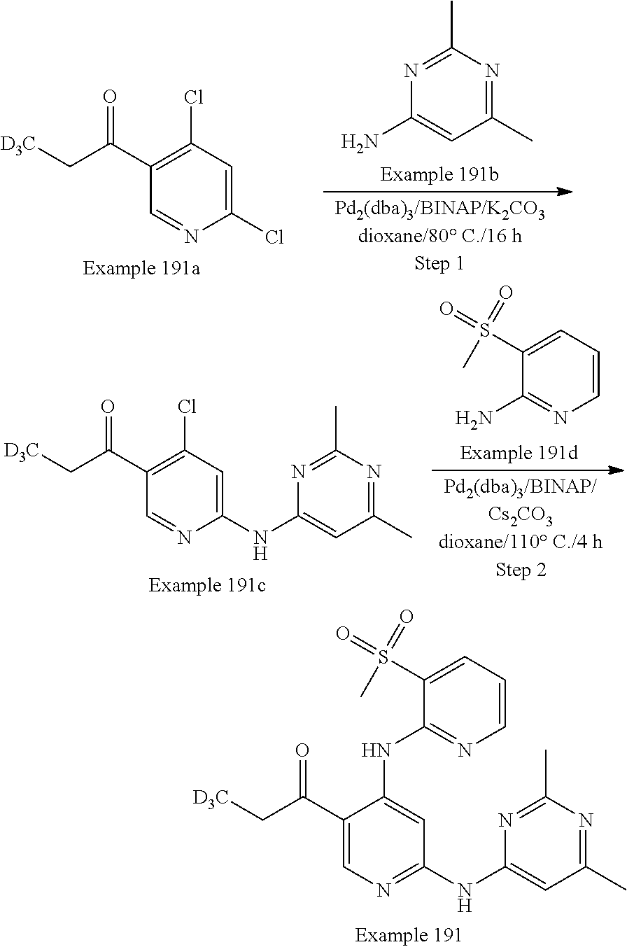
C1=C(Cl)N=CC(C(C[D3C])=O)=C1Cl.CC1=NC(C)=NC(N)=C1.C1(C)=NC(NC2=NC=C(C(C[D3C])=O)C(NC3=NC=CC=C3S(=O)(=O)C)=C2)=CC(C)=N1.C1=C(S(=O)(C)=O)C(N)=NC=C1.C1(C(C[D3C])=O)=C(Cl)C=C(NC2=CC(C)=NC(C)=N2)N=C1
